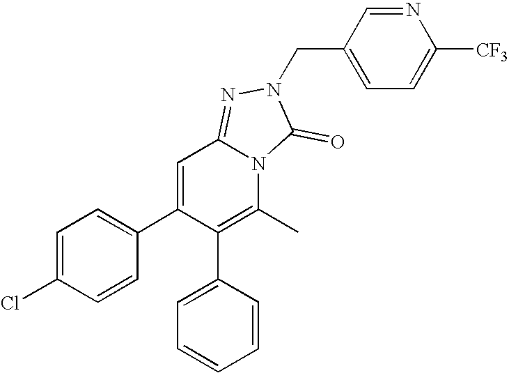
C1=C(Cl)C=CC(C2=CC3=NN(CC4=CC=C([CF3])N=C4)C(=O)N3C(C)=C2C2=CC=CC=C2)=C1
